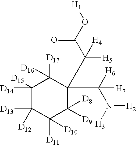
C1([D14])([D15])C([D13])([D12])C([D11])([D10])C([D9])([D8])C(C(C(O[H1])=O)([H5])[H4])(C([H6])(N([H3])[H2])[H7])C1([D17])[D16]
